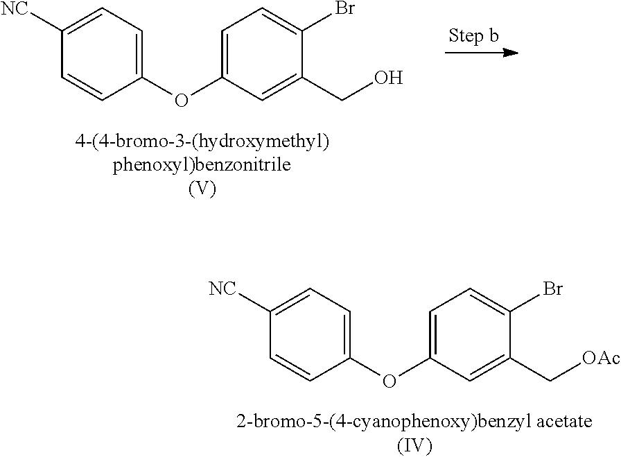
C1(OC2=CC=C(Br)C(CO)=C2)=CC=C([NC])C=C1.C1(OC2=CC=C(Br)C(C[OAc])=C2)=CC=C([NC])C=C1
